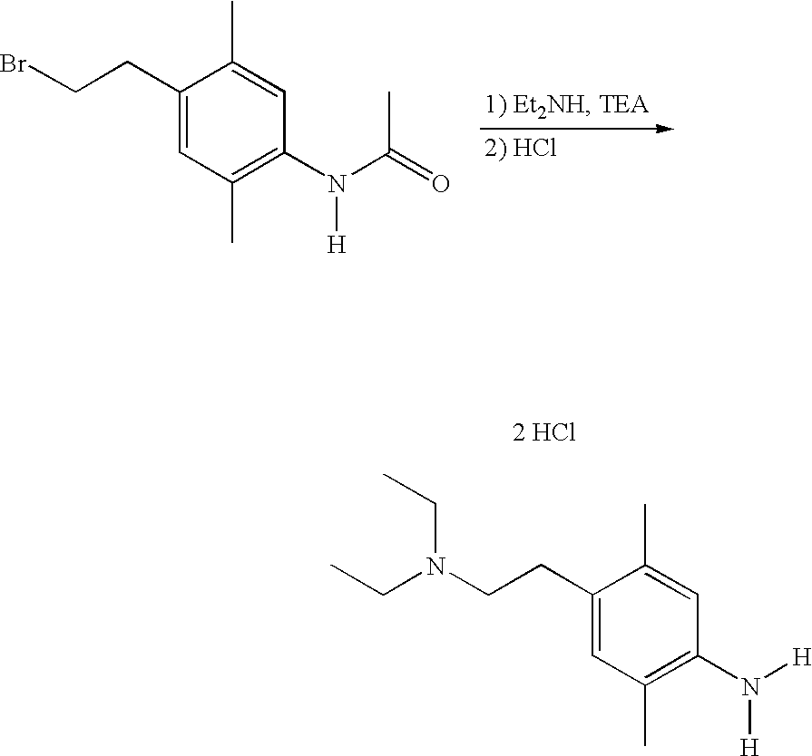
C1(CCBr)=CC(C)=C(N(C(C)=O)[H])C=C1C.C1(CCN(CC)CC)=CC(C)=C(N([H])[H])C=C1C.[2 HCl]
